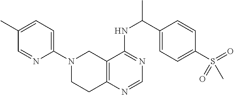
C1=C(C)C=NC(N2CCC3=C(C2)C(NC(C)C2=CC=C(S(=O)(=O)C)C=C2)=NC=N3)=C1
